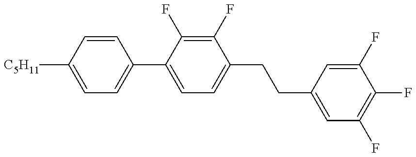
C1=C([C5H11])C=CC(C2=CC=C(CCC3=CC(F)=C(F)C(F)=C3)C(F)=C2F)=C1
